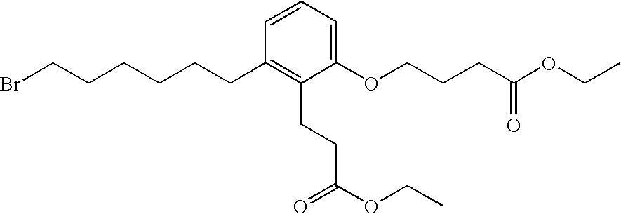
BrCCCCCCC1=C(CCC(OCC)=O)C(OCCCC(OCC)=O)=CC=C1
